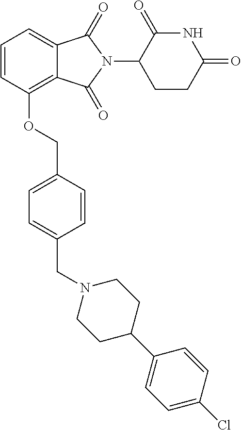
C1=CC(OCC2=CC=C(CN3CCC(C4=CC=C(Cl)C=C4)CC3)C=C2)=C2C(=C1)C(=O)N(C1CCC(=O)NC1=O)C2=O
